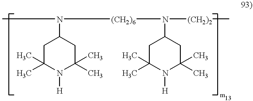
CN([(CH2)6]N(C1CC(C)(C)N([H])C(C)(C)C1)[(CH2)2]C)C1CC(C)(C)N([H])C(C)(C)C1
